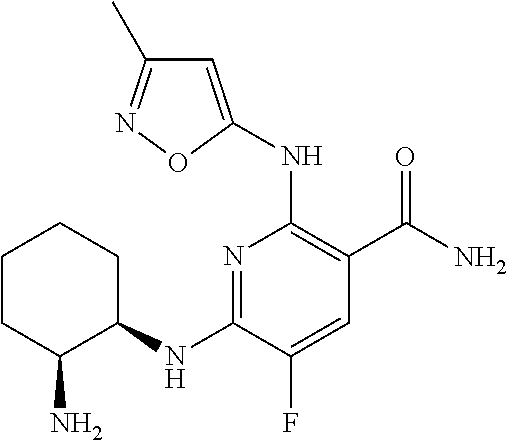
N(C1=C(C(N)=O)C=C(F)C(NC2CCCCC2N)=N1)C1=CC(C)=NO1
